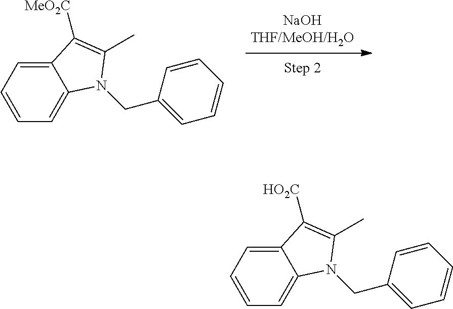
C12=CC=CC=C1N(CC1=CC=CC=C1)C(C)=C2[MeO2C].C12=CC=CC=C1N(CC1=CC=CC=C1)C(C)=C2[HO2C]
